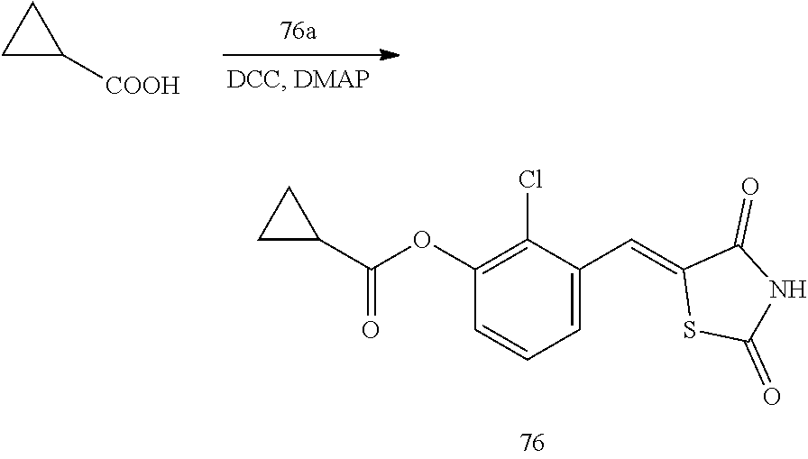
C1([COOH])CC1.C1=C(C=C2SC(=O)NC2=O)C(Cl)=C(OC(C2CC2)=O)C=C1
